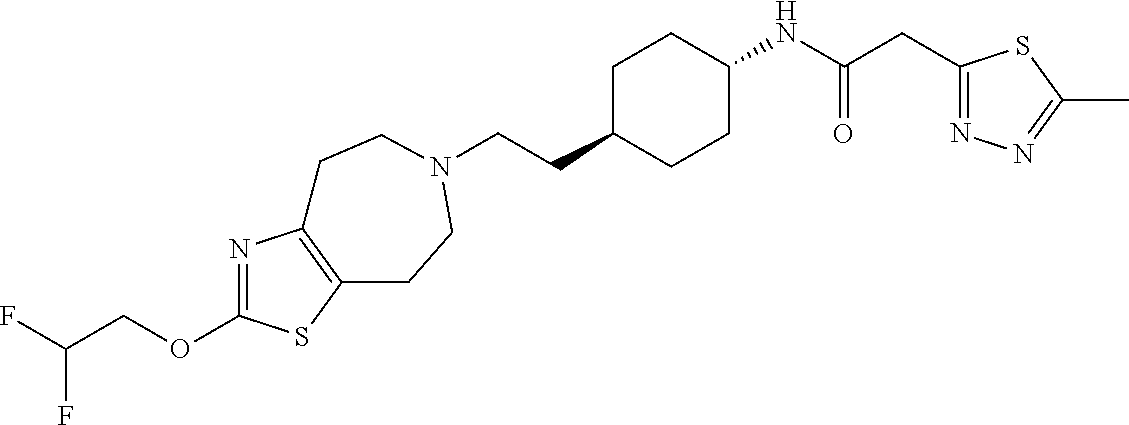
O(C1=NC2=C(S1)CCN(CCC1CCC(NC(CC3=NN=C(C)S3)=O)CC1)CC2)CC(F)F
